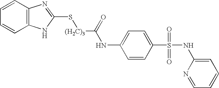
C1=CC2=C(C=C1)NC(S[(H2C)3]C(NC1=CC=C(S(=O)(=O)NC3=CC=CC=N3)C=C1)=O)=N2
